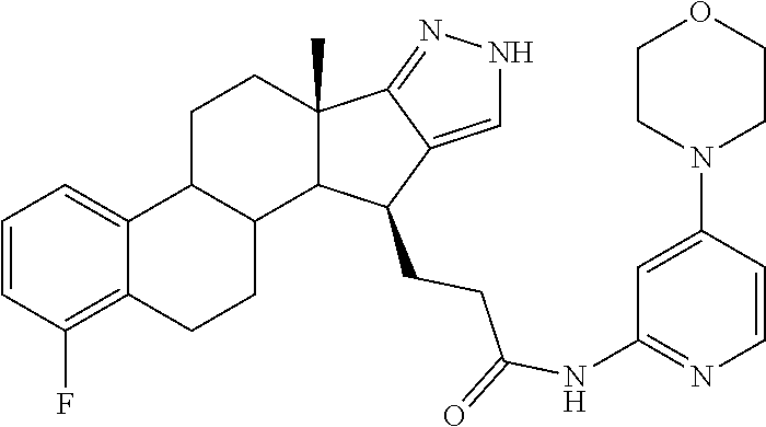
C1=C(N2CCOCC2)C=CN=C1NC(CCC1C2=CNN=C2C2(C)CCC3C4=CC=CC(F)=C4CCC3C21)=O
